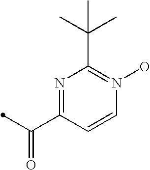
N1=C(C(=O)C)C=CN(O)=C1C(C)(C)C
